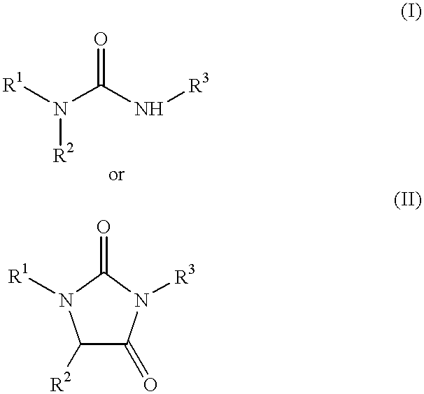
[R1]N([R2])C(=O)N[R3].C1([R2])C(=O)N([R3])C(=O)N1[R1]
